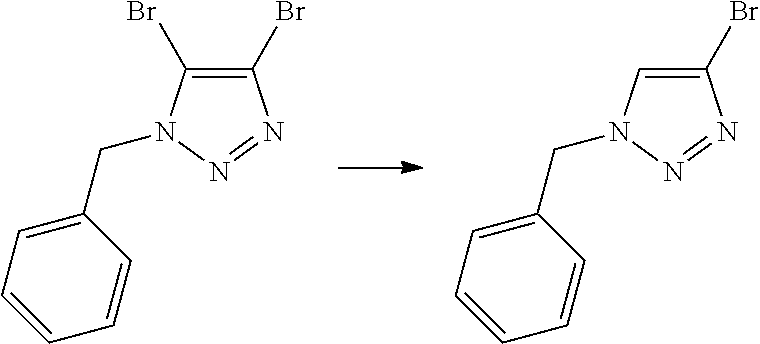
C1(Br)=C(Br)N(CC2=CC=CC=C2)N=N1.C1(Br)=CN(CC2=CC=CC=C2)N=N1
